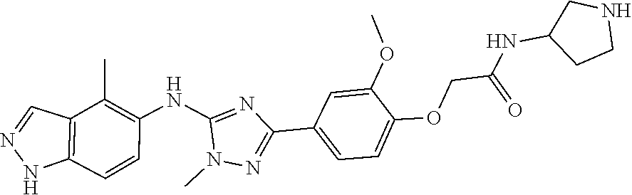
N1N=CC2=C1C=CC(NC1=NC(C3=CC=C(OCC(NC4CCNC4)=O)C(OC)=C3)=NN1C)=C2C
